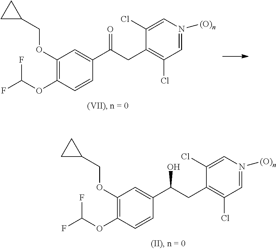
C1(OCC2CC2)=C(OC(F)F)C=CC(C(O)CC2=C(Cl)C=N([(O)n])C=C2Cl)=C1.C1(OCC2CC2)=C(OC(F)F)C=CC(C(=O)CC2=C(Cl)C=N([(O)n])C=C2Cl)=C1
